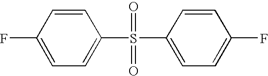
C1=CC(F)=CC=C1S(C1=CC=C(F)C=C1)(=O)=O
